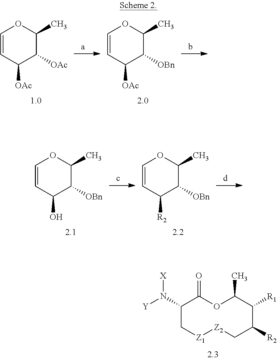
C1=CC([OAc])C([OAc])C(C)O1.C1=CC([OAc])C([OBn])C(C)O1.C1=CC(O)C([OBn])C(C)O1.C1=CC([R2])C([OBn])C(C)O1.C1(N([Y])[X])C[Z1][Z2]CC([R2])C([R1])C(C)OC1=O
